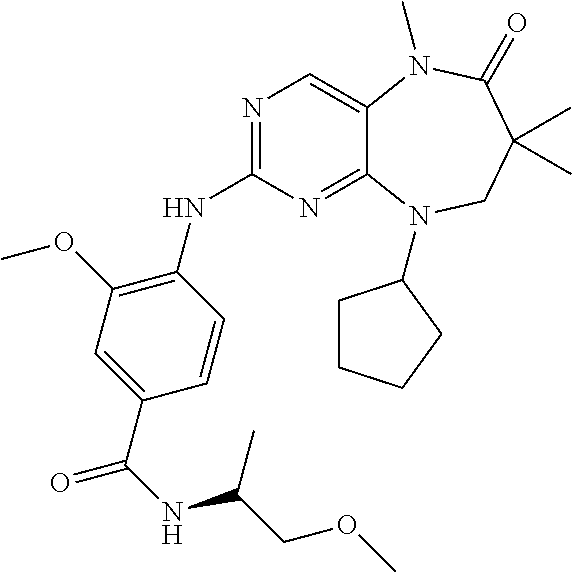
N1=C(NC2=C(OC)C=C(C(=O)NC(COC)C)C=C2)N=C2C(=C1)N(C)C(=O)C(C)(C)CN2C1CCCC1
